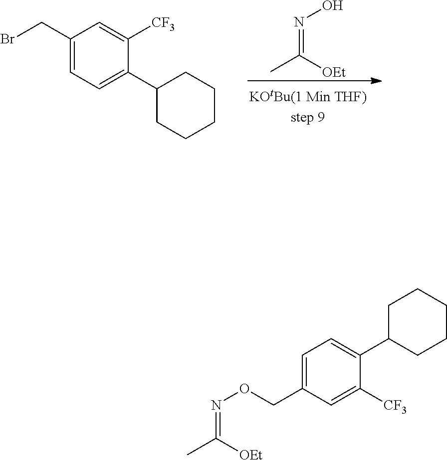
C1(CBr)=CC=C(C2CCCCC2)C([CF3])=C1.N(=C([OEt])C)O.C1(CON=C(C)[OEt])=CC=C(C2CCCCC2)C([CF3])=C1
